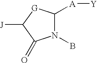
N1(B)C([A][Y])[G]C([J])C1=O
